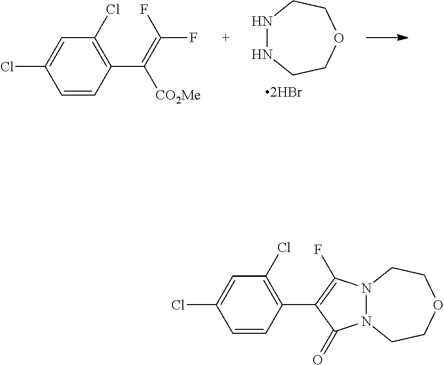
N1NCCOCC1.C1=CC(C(=C(F)F)[CO2Me])=C(Cl)C=C1Cl.C1=CC(C2=C(F)N3N(C2=O)CCOCC3)=C(Cl)C=C1Cl
